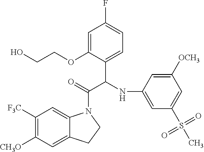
C1=C(OCCO)C(C(NC2=CC(S(C)(=O)=O)=CC([OCH3])=C2)C(=O)N2C3=CC([F3C])=C([CH3O])C=C3CC2)=CC=C1F
